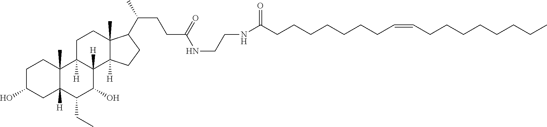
C(CCCCCC=CCCCCCCCC)CC(=O)NCCNC(CCC(C1C2(C)C([H])(C3([H])C(O)C(CC)C4([H])CC(O)CCC4(C)C3([H])CC2)CC1)C)=O
